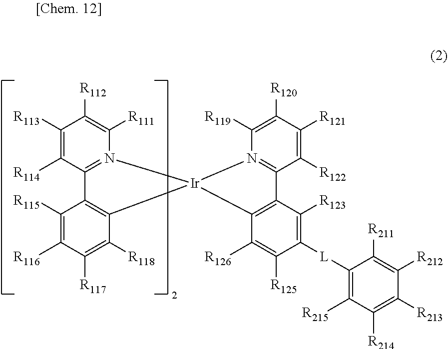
C1([R113])=C([R114])C2=N(C([R111])=C1[R112])[Ir]1(C3=C2C([R115])=C([R116])C([R117])=C3[R118])N2=C(C([R122])=C([R121])C([R120])=C2[R119])C2=C1C([R126])=C([R125])C([L]C1=C([R215])C([R214])=C([R213])C([R212])=C1[R211])=C2[R123]
